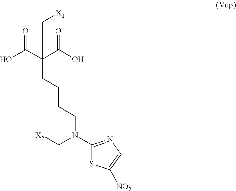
N(CCCCC(C(O)=O)(C(O)=O)C[X1])(C1=NC=C([NO2])S1)C[X2]
